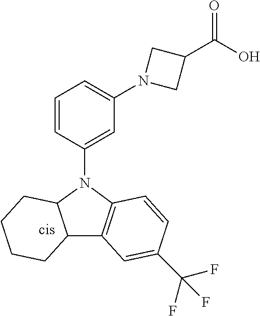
C1=CC(N2C3C(C4=C2C=CC(C(F)(F)F)=C4)CCCC3)=CC(N2CC(C(O)=O)C2)=C1
